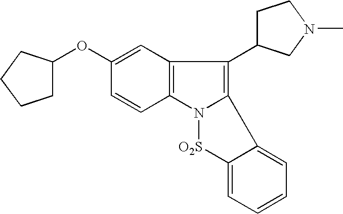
C1=C(OC2CCCC2)C=CC2=C1C(C1CCN(C)C1)=C1N2[O2S]C2=CC=CC=C12
